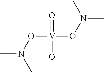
O(N(C)C)[V](ON(C)C)(O)=O
